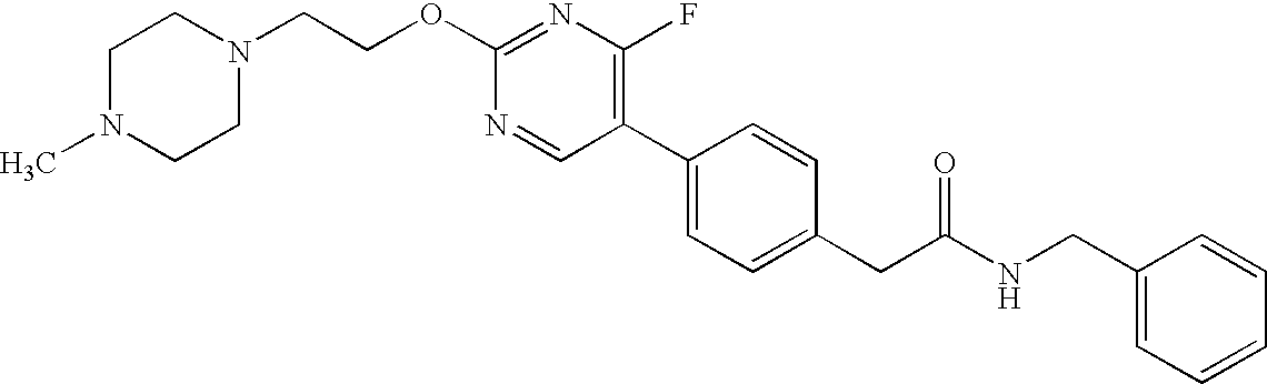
C(OC1=NC(F)=C(C2=CC=C(CC(NCC3=CC=CC=C3)=O)C=C2)C=N1)CN1CCN(C)CC1
